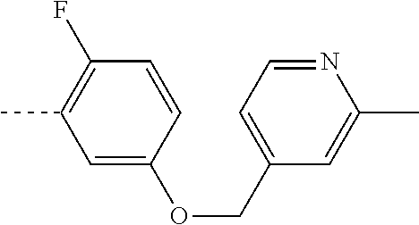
C1=C(OCC2=CC=NC(C)=C2)C=CC(F)=C1C
